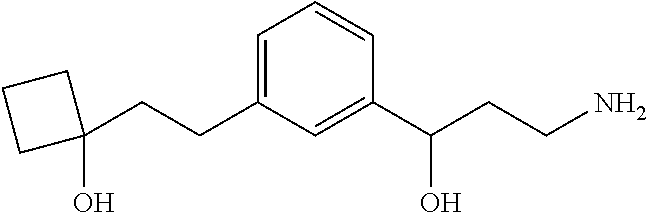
C1(CCC2=CC=CC(C(CCN)O)=C2)(O)CCC1
